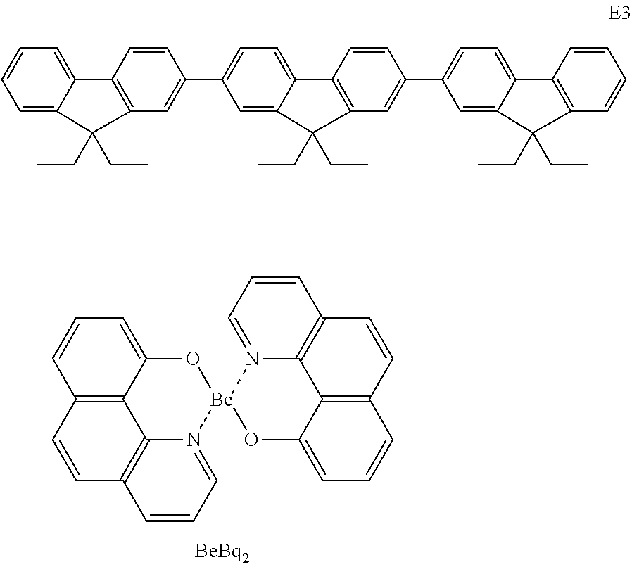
C12=C3C(=CC=C1)O[Be]1(N4=CC=CC(=C34)C=C2)OC2=CC=CC3=C2C2=C(C=C3)C=CC=N12.C1=C2C(=CC=C1)C1=C(C=C(C3=CC=C4C(=C3)C(CC)(CC)C3=C4C=CC(C4=CC=C5C(=C4)C(CC)(CC)C4=C5C=CC=C4)=C3)C=C1)C2(CC)CC
